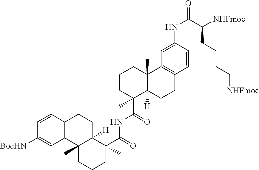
C1=CC2=C(C=C1[BocHN])C1(C)C([H])(CC2)C(C(=O)NC(C2(C)C3([H])C(C)(CCC2)C2=C(CC3)C=CC(NC(=O)C([NHFmoc])CCCC[NHFmoc])=C2)=O)(C)CCC1
